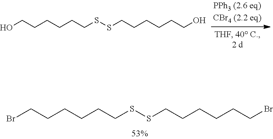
BrCCCCCCSSCCCCCCBr.OCCCCCCSSCCCCCCO
